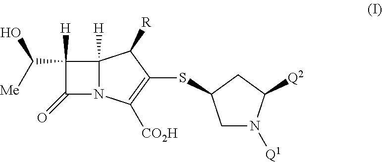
C1([H])(C([Me])O)C(=O)N2C1([H])C([R])C(SC1CN([Q1])C([Q2])C1)=C2[CO2H]
